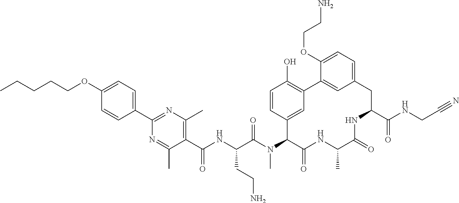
C1(C(NC(C(N(C2C(=O)NC(C)C(=O)NC(C(NCC#N)=O)CC3=CC=C(OCCN)C(=C3)C3=C(O)C=CC2=C3)C)=O)CCN)=O)=C(C)N=C(C2=CC=C(OCCCCC)C=C2)N=C1C
